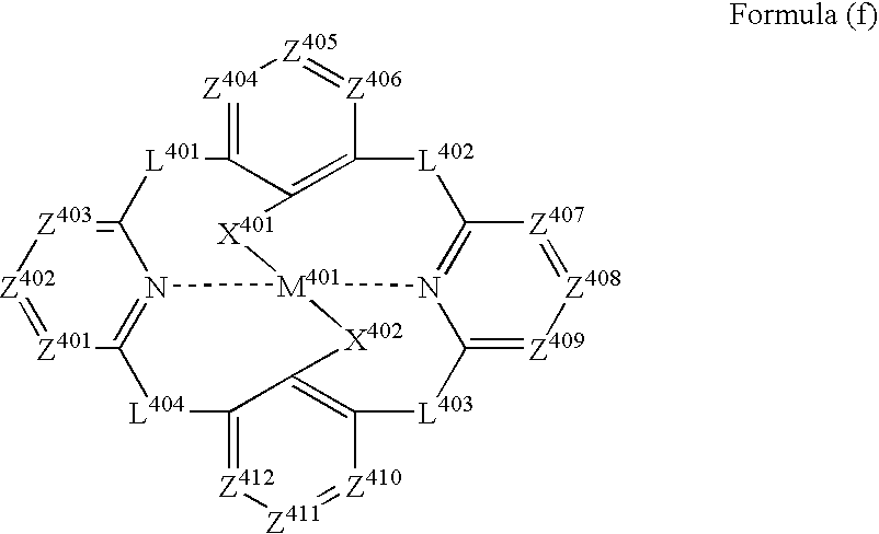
[Z404]1=C2C3=C([Z406]=[Z405]1)[L402]C1=N4[M401]5(N6=C([Z401]=[Z402][Z403]=C6[L401]2)[L404]C2=[Z412][Z411]=[Z410]C(=C2[X402]5)[L403]C4=[Z409][Z408]=[Z407]1)[X401]3
